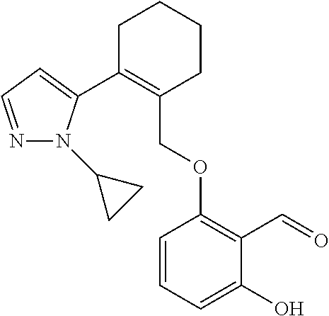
C1C(C2=CC=NN2C2CC2)=C(COC2=C(C=O)C(O)=CC=C2)CCC1
